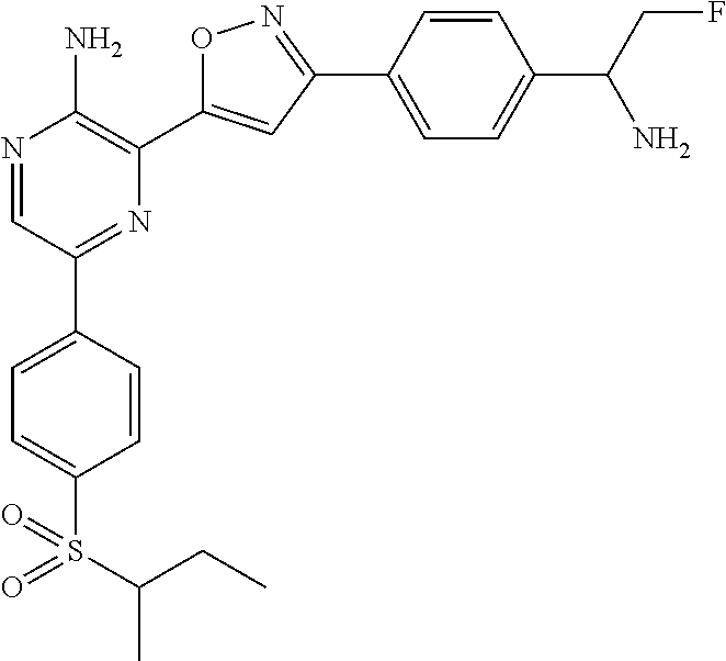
N1=CC(C2=CC=C(S(C(C)CC)(=O)=O)C=C2)=NC(C2=CC(C3=CC=C(C(CF)N)C=C3)=NO2)=C1N
